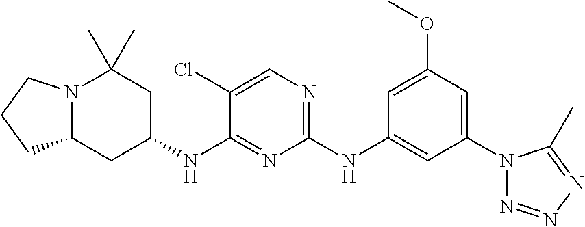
N12C(CC(NC3=NC(NC4=CC(N5N=NN=C5C)=CC(OC)=C4)=NC=C3Cl)CC1(C)C)CCC2
